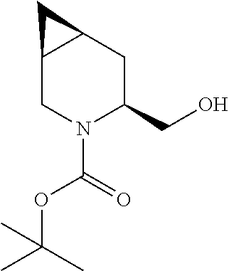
C12CN(C(=O)OC(C)(C)C)C(CO)CC1C2
